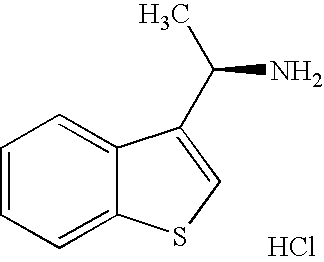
C1=CC=C2C(=C1)C(C(C)N)=CS2.Cl
